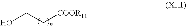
OCC[COOR11]
